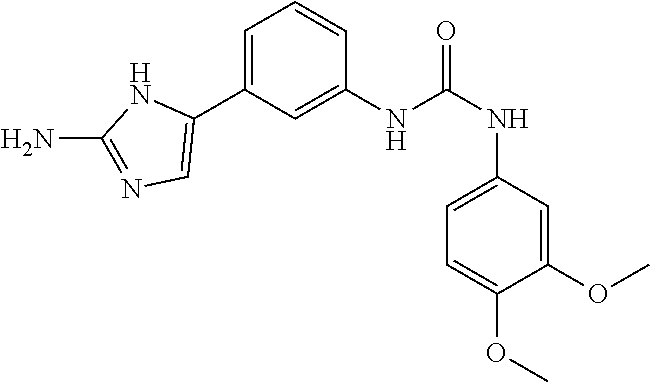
C1(NC(NC2=CC=C(OC)C(OC)=C2)=O)=CC(C2=CN=C(N)N2)=CC=C1
